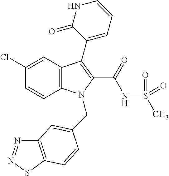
C1(Cl)=CC2=C(C=C1)N(CC1=CC3=C(SN=N3)C=C1)C(C(NS(C)(=O)=O)=O)=C2C1=CC=CNC1=O
